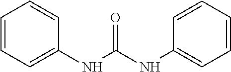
C1=CC=C(NC(NC2=CC=CC=C2)=O)C=C1
